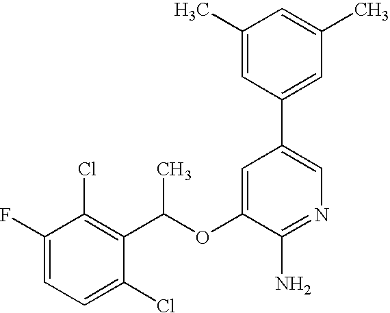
FC1=CC=C(Cl)C(C(OC2=CC(C3=CC(C)=CC(C)=C3)=CN=C2N)C)=C1Cl
